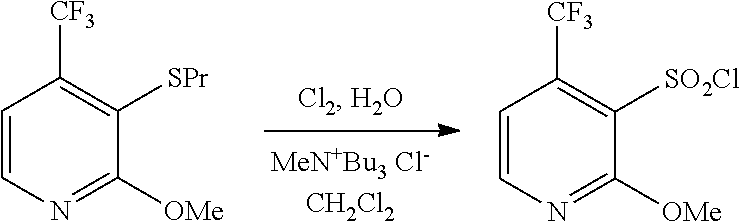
C1=CN=C([OMe])C([SPr])=C1[CF3].C1=CN=C([OMe])C([SO2Cl])=C1[CF3]
